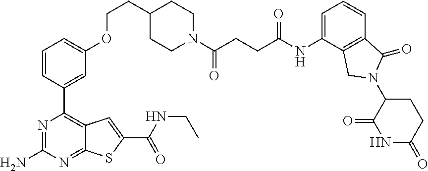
N1=C(N)N=C2C(=C1C1=CC(OCCC3CCN(C(CCC(NC4=CC=CC5=C4CN(C4C(=O)NC(=O)CC4)C5=O)=O)=O)CC3)=CC=C1)C=C(C(NCC)=O)S2
